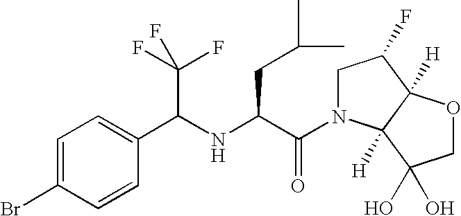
C1=C(Br)C=CC(C(NC(C(=O)N2CC(F)C3([H])C2([H])C(O)(O)CO3)CC(C)C)C(F)(F)F)=C1
